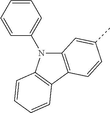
C1=CC=CC(N2C3=C(C4=C2C=CC=C4)C=CC(C)=C3)=C1
